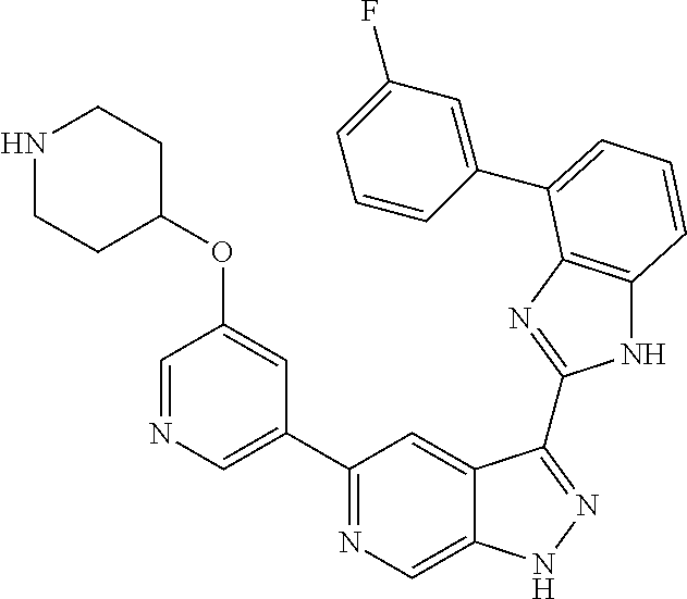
C1(C2=NC=C3C(=C2)C(C2=NC4=C(N2)C=CC=C4C2=CC(F)=CC=C2)=NN3)=CN=CC(OC2CCNCC2)=C1
